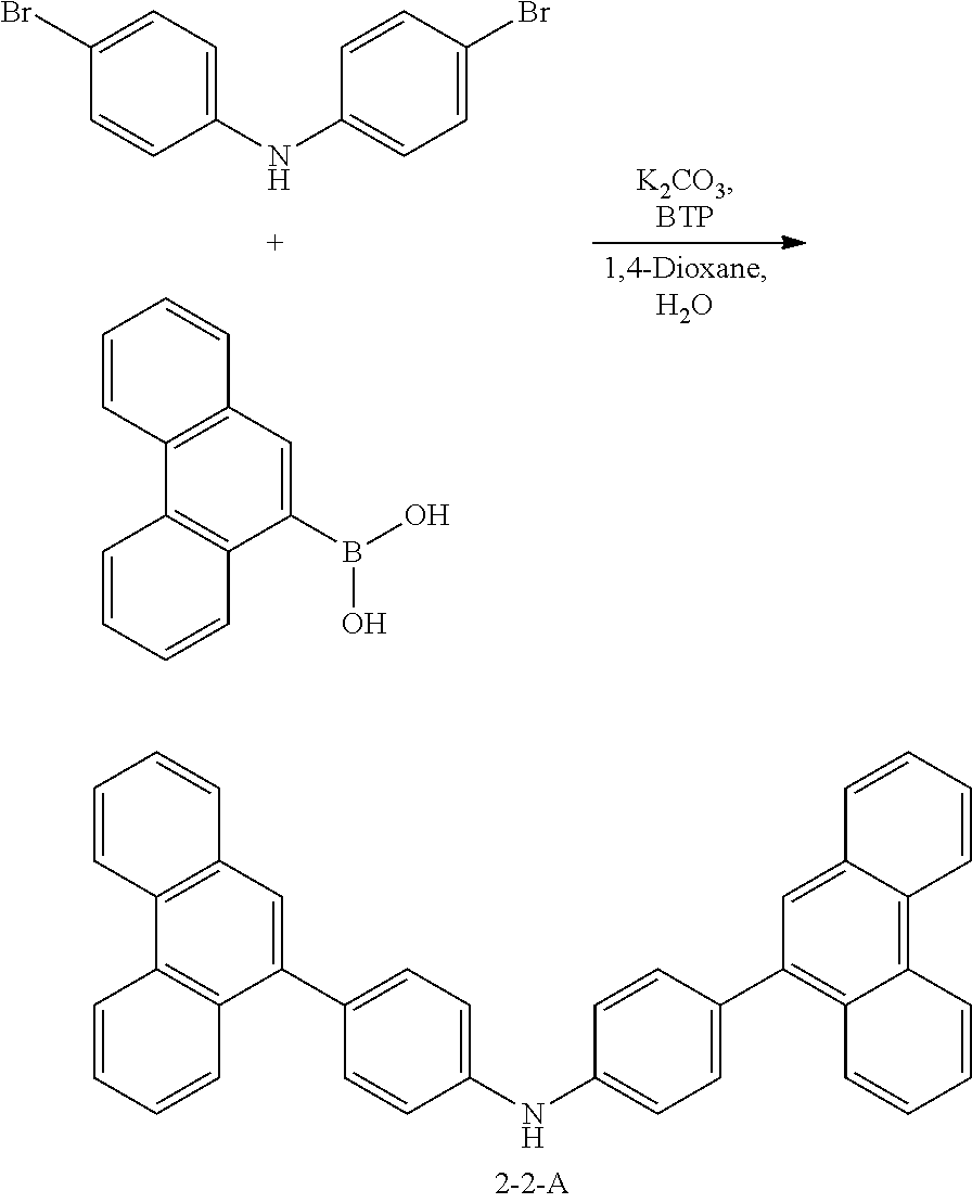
C1(Br)=CC=C(NC2=CC=C(Br)C=C2)C=C1.B(O)(O)C1=CC2=C(C3=C1C=CC=C3)C=CC=C2.C1=CC2=C(C=C1)C1=C(C(C3=CC=C(NC4=CC=C(C5=C6C(=C7C(=C5)C=CC=C7)C=CC=C6)C=C4)C=C3)=C2)C=CC=C1
